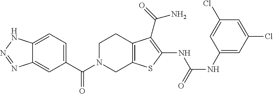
C1=C2C(=CC(C(N3CC4=C(CC3)C(C(=O)N)=C(NC(NC3=CC(Cl)=CC(Cl)=C3)=O)S4)=O)=C1)N=NN2
